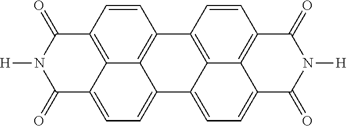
C1=CC2=C3C4=C1C1=C5C(=CC=C6C5=C(C=C1)C(=O)N([H])C6=O)C4=CC=C3C(=O)N([H])C2=O
